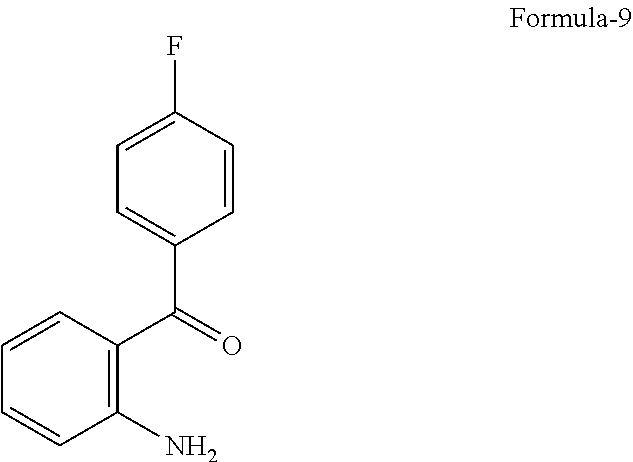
C1=C(F)C=CC(C(=O)C2=C(N)C=CC=C2)=C1
